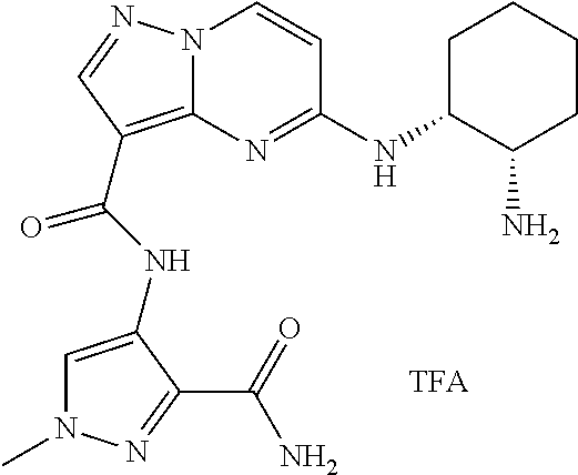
N1(C)C=C(NC(=O)C2=C3N(C=CC(NC4C(N)CCCC4)=N3)N=C2)C(C(=O)N)=N1
